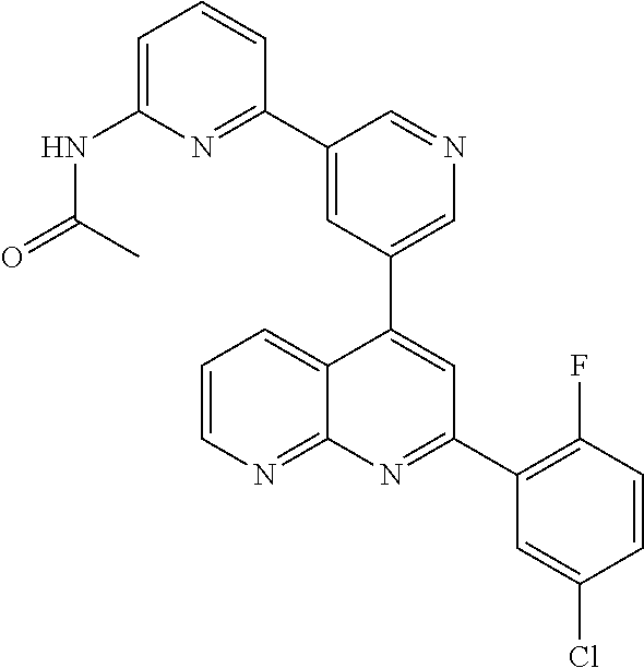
C1=C(C2=NC(NC(=O)C)=CC=C2)C=NC=C1C1=CC(C2=C(F)C=CC(Cl)=C2)=NC2=NC=CC=C12
